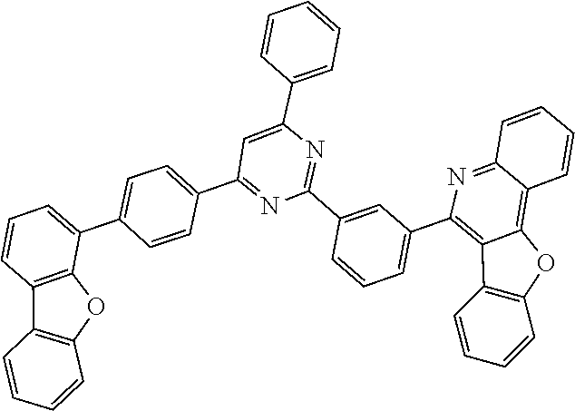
C1(C2=NC(C3=CC=CC=C3)=CC(C3=CC=C(C4=CC=CC5=C4OC4=C5C=CC=C4)C=C3)=N2)=CC(C2=C3C(=C4C(=N2)C=CC=C4)OC2=C3C=CC=C2)=CC=C1
